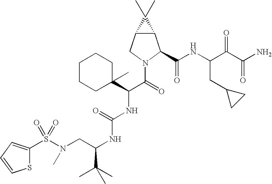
S(N(CC(NC(NC(C(=O)N1C(C(NC(C(C(N)=O)=O)CC2CC2)=O)C2C(C1)C2(C)C)C1(C)CCCCC1)=O)C(C)(C)C)C)(=O)(=O)C1=CC=CS1
